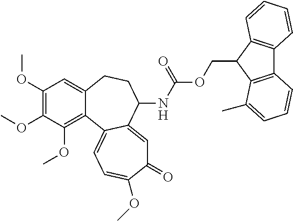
C1(OC)=C(OC)C(OC)=C2C(=C1)CCC(NC(OCC1C3=C(C4=C1C=CC=C4)C=CC=C3C)=O)C1=CC(=O)C(OC)=CC=C21
